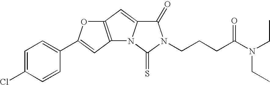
C1=C(Cl)C=CC(C2=CC3=C(C=C4N3C(=S)N(CCCC(N(CC)CC)=O)C4=O)O2)=C1
